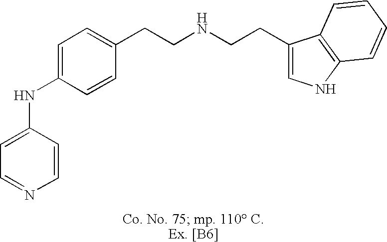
C1=C(NC2=CC=C(CCNCCC3=CNC4=C3C=CC=C4)C=C2)C=CN=C1
